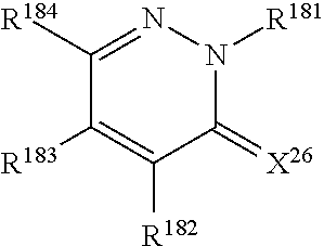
C1([R183])=C([R182])C(=[X26])N([R181])N=C1[R184]
